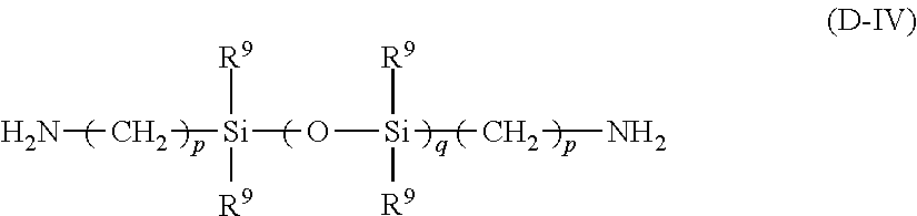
NC[Si](O[Si]([R9])([R9])CN)([R9])[R9]
